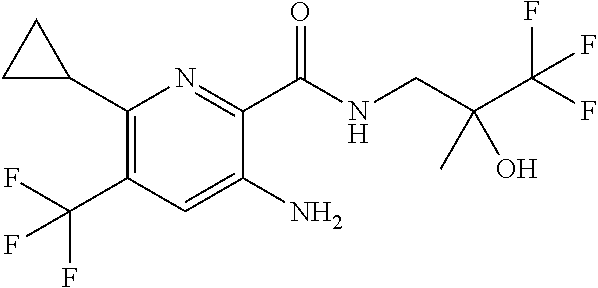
C1(C2CC2)=C(C(F)(F)F)C=C(N)C(C(NCC(C(F)(F)F)(O)C)=O)=N1
